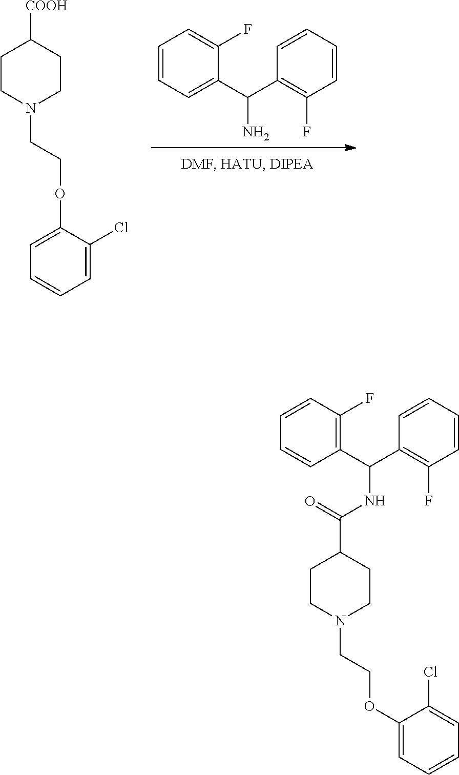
C1(C(C2=CC=CC=C2F)N)=C(F)C=CC=C1.C1CN(CCOC2=CC=CC=C2Cl)CCC1[COOH].C1CN(CCOC2=CC=CC=C2Cl)CCC1C(=O)NC(C1=C(F)C=CC=C1)C1=C(F)C=CC=C1
